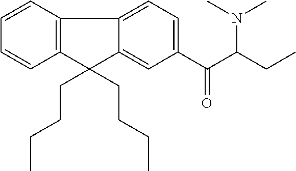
C1=CC2=C(C=C1)C1=CC=C(C(=O)C(CC)N(C)C)C=C1C2(CCCC)CCCC
